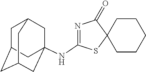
N(C1=NC(=O)C2(S1)CCCCC2)C12CC3CC(CC(C1)C3)C2
